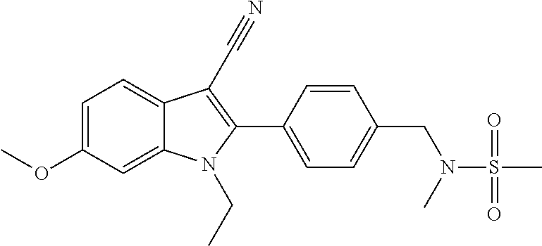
C1=C(OC)C=C2C(=C1)C(C#N)=C(C1=CC=C(CN(S(C)(=O)=O)C)C=C1)N2CC
